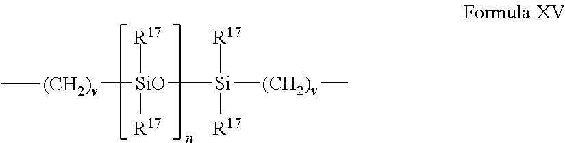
[(CH2)v]([SiO]([Si]([(CH2)v]C)([R17])[R17])([R17])[R17])C
